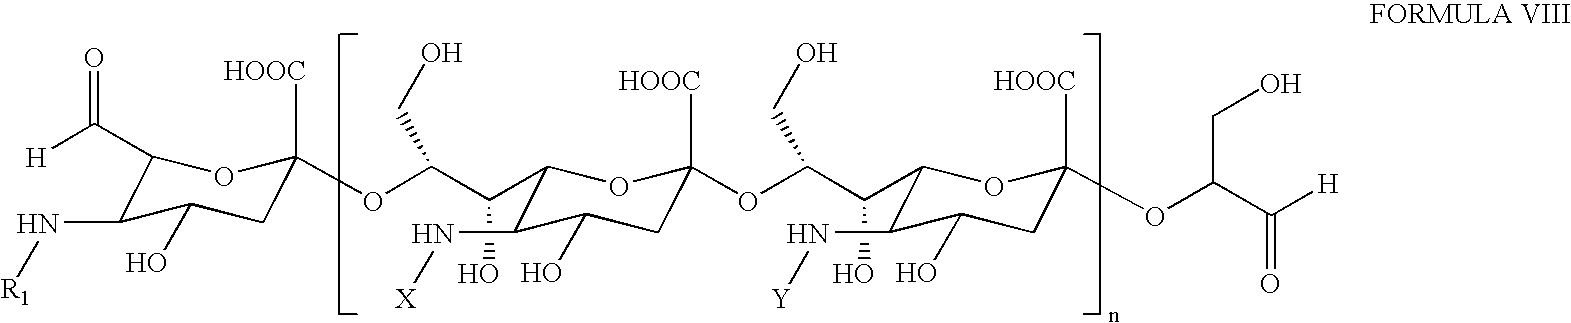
C(O)(C(OC1([HOOC])CC(O)C(N[R1])C(C(=O)[H])O1)CO)C1C(N[X])C(O)CC([HOOC])(OC(C(O)C2C(N[Y])C(O)CC([HOOC])(OC(CO)C(=O)[H])O2)CO)O1
